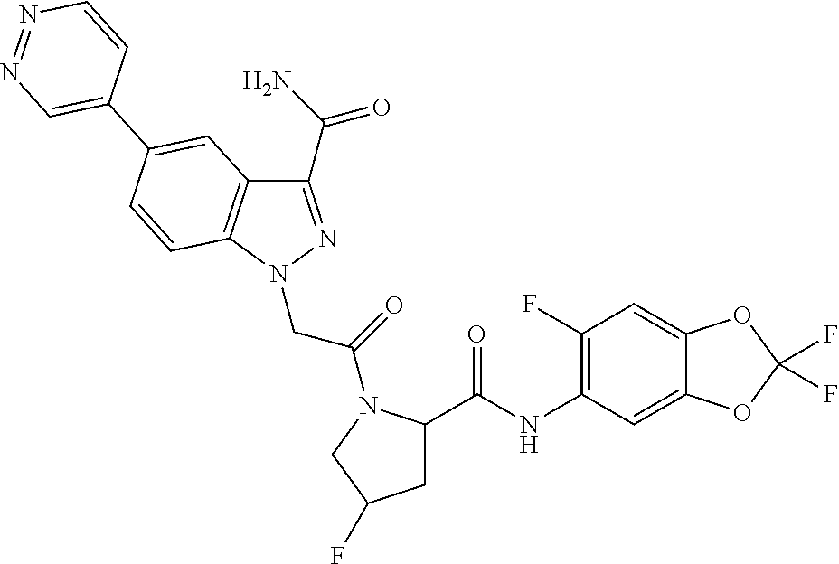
C1(C(N)=O)=NN(CC(=O)N2C(C(NC3=C(F)C=C4C(=C3)OC(F)(F)O4)=O)CC(F)C2)C2=C1C=C(C1=CN=NC=C1)C=C2
